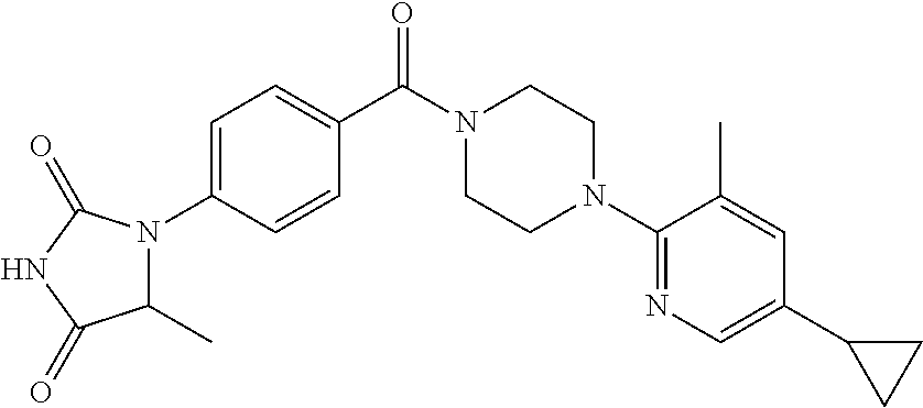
C1=C(N2C(C)C(=O)NC2=O)C=CC(C(N2CCN(C3=NC=C(C4CC4)C=C3C)CC2)=O)=C1
